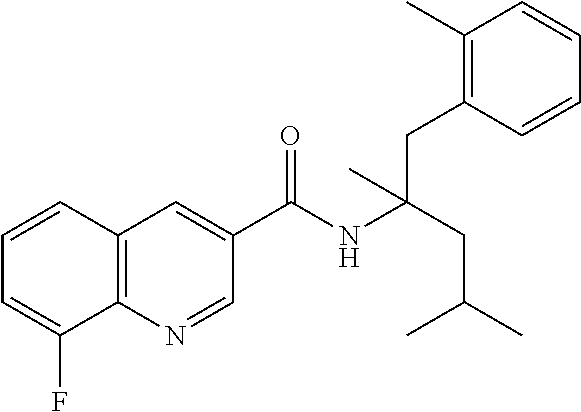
C1=CC2=C(C(F)=C1)N=CC(C(NC(CC(C)C)(CC1=C(C)C=CC=C1)C)=O)=C2
